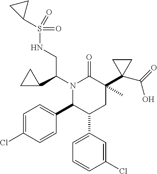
C1(S(=O)(=O)NCC(C2CC2)N2C(C3=CC=C(Cl)C=C3)C(C3=CC=CC(Cl)=C3)CC(C)(C3(C(=O)O)CC3)C2=O)CC1
